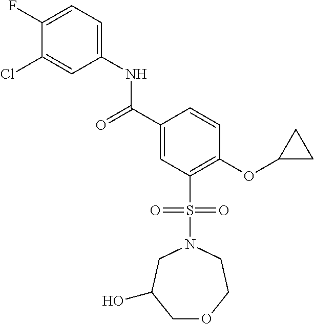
C1(F)=CC=C(NC(C2=CC(S(N3CC(O)COCC3)(=O)=O)=C(OC3CC3)C=C2)=O)C=C1Cl
